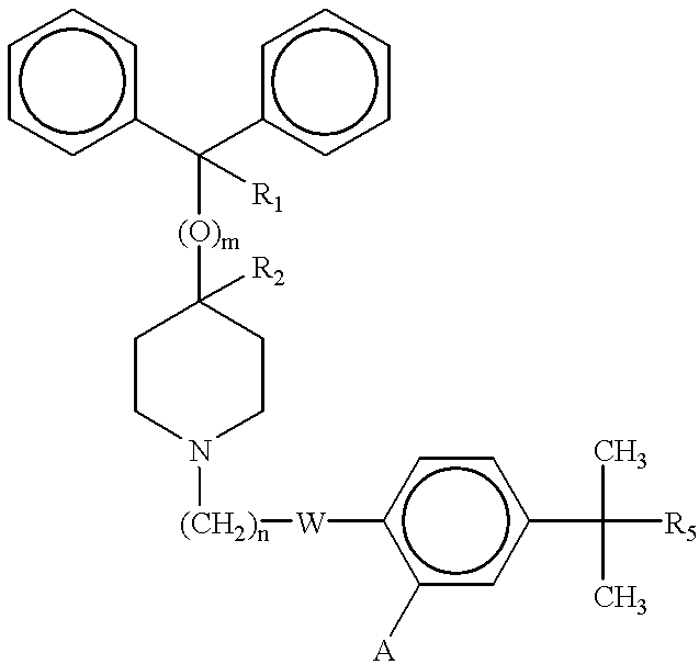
c1cc(C(c2ccccc2)([(O)m]C2([R2])CCN([(CH2)n][W]c3c([A])cc(C(C)(C)[R5])cc3)CC2)[R1])ccc1
